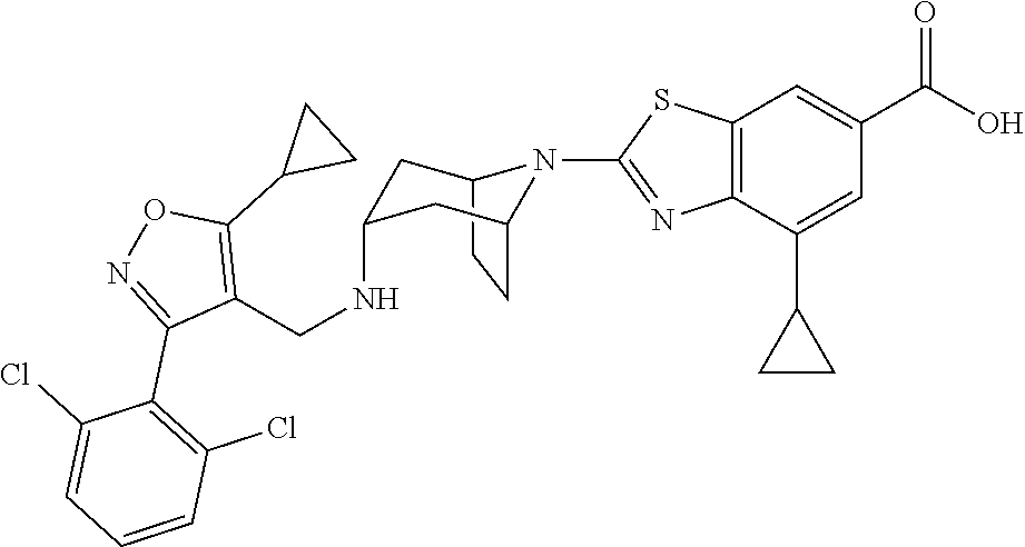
C12CCC(CC(NCC3=C(C4CC4)ON=C3C3=C(Cl)C=CC=C3Cl)C1)N2C1=NC2=C(C=C(C(O)=O)C=C2C2CC2)S1
